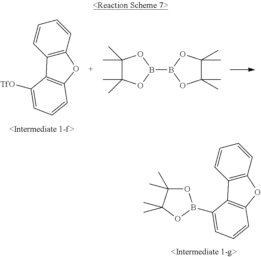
C1=CC2=C(C=C1)C1=C(O2)C=CC=C1B1OC(C)(C)C(C)(C)O1.C1=CC2=C(C=C1)C1=C(O2)C=CC=C1[TfO].C1(C)(C)C(C)(C)OB(B2OC(C)(C)C(C)(C)O2)O1
